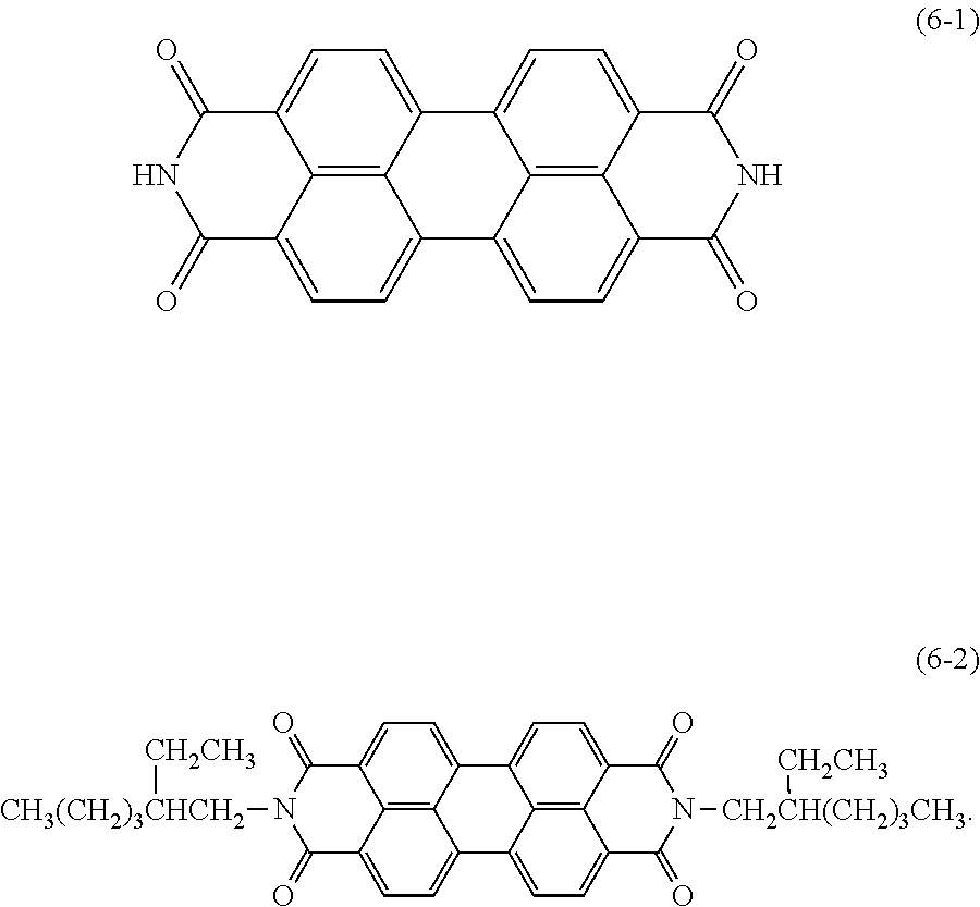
C12=C3C4=CC=C1C(=O)NC(=O)C2=CC=C3C1=CC=C2C3=C1C4=CC=C3C(=O)NC2=O.C12=C3C4=CC=C1C(=O)N([CH3(CH2)3CHCH2][CH2CH3])C(=O)C2=CC=C3C1=CC=C2C3=C1C4=CC=C3C(=O)N([CH2CH(CH2)3CH3][CH2CH3])C2=O
